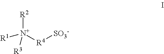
[R2][N+]([R4][SO3-])([R1])[R3]
